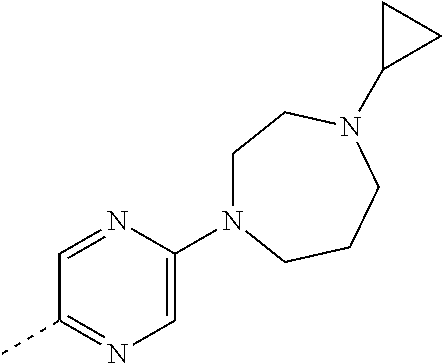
C1=NC(N2CCN(C3CC3)CCC2)=CN=C1C
